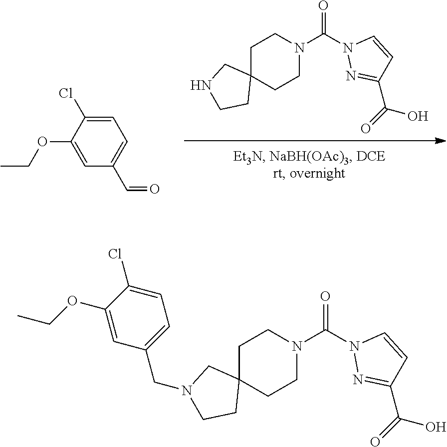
C1=C(Cl)C(OCC)=CC(C=O)=C1.C(=O)(O)C1=NN(C(=O)N2CCC3(CC2)CNCC3)C=C1.C(=O)(O)C1=NN(C(=O)N2CCC3(CC2)CN(CC2=CC=C(Cl)C(OCC)=C2)CC3)C=C1
